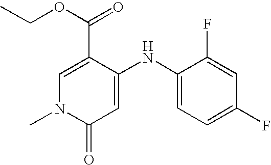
C1(C(=O)OCC)=CN(C)C(=O)C=C1NC1=CC=C(F)C=C1F
